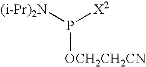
P([OCH2CH2CN])([(i-Pr)2N])[X2]
